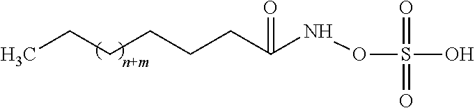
CCCCCCC(NOS(=O)(=O)O)=O
